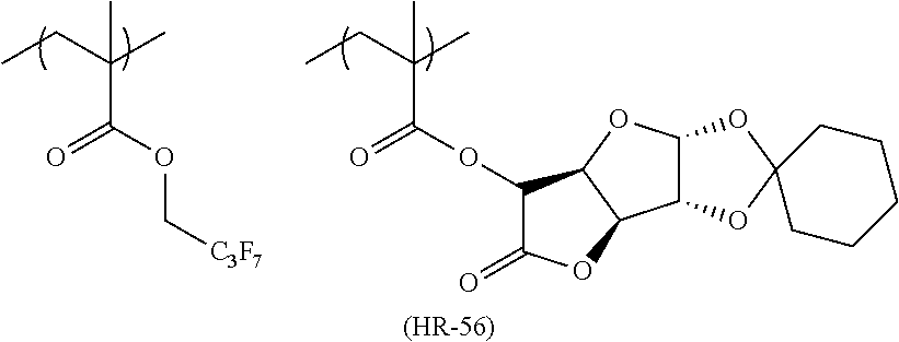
CCC(C)(C)C(=O)OC1C2OC3C(OC4(O3)CCCCC4)C2OC1=O.CCC(C)(C)C(OC[C3F7])=O.[(HR-56)]
